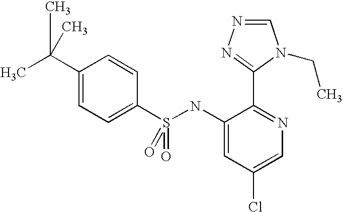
C1(NS(C2=CC=C(C(C)(C)C)C=C2)(=O)=O)=CC(Cl)=CN=C1C1=NN=CN1CC
